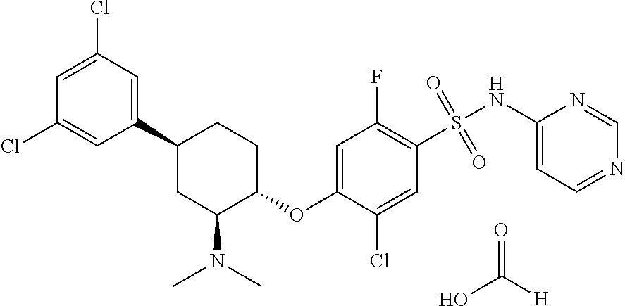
C1=C(Cl)C=C(C2CC(N(C)C)C(OC3=CC(F)=C(S(NC4=CC=NC=N4)(=O)=O)C=C3Cl)CC2)C=C1Cl.O=C([H])O
